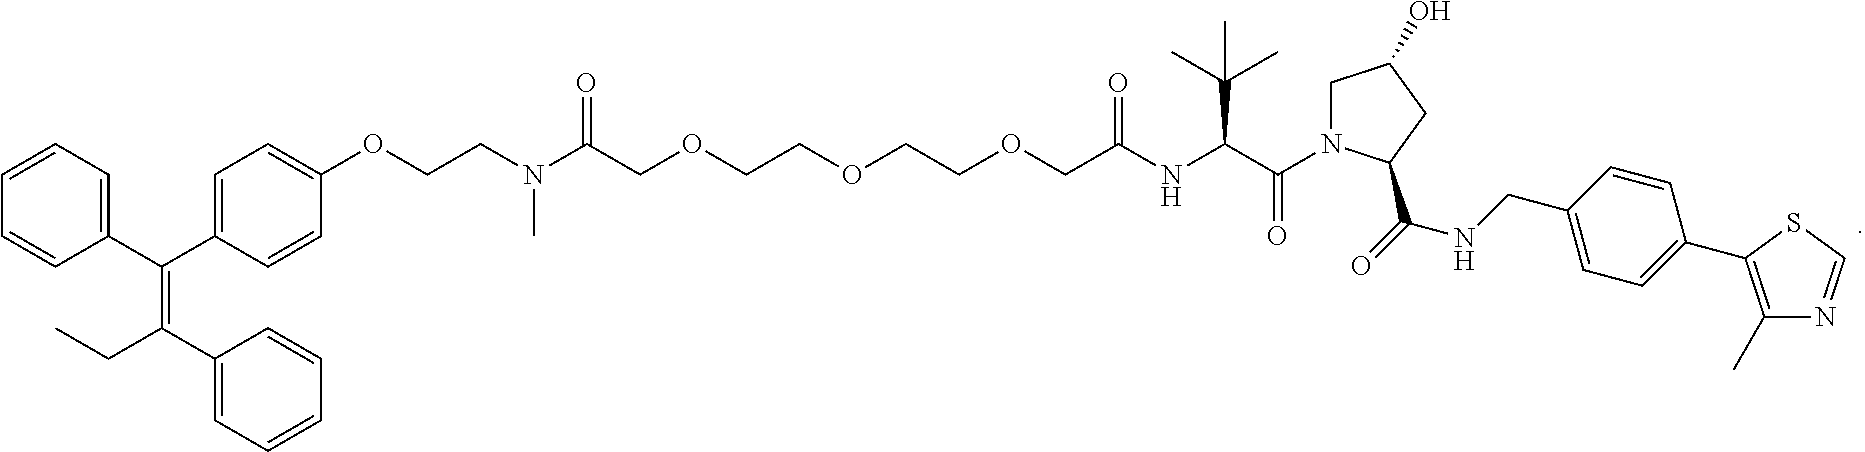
C1=CC(C(C2=CC=C(OCCN(C)C(=O)COCCOCCOCC(NC(C(N3CC(O)CC3C(=O)NCC3=CC=C(C4=C(C)N=CS4)C=C3)=O)C(C)(C)C)=O)C=C2)=C(CC)C2=CC=CC=C2)=CC=C1
